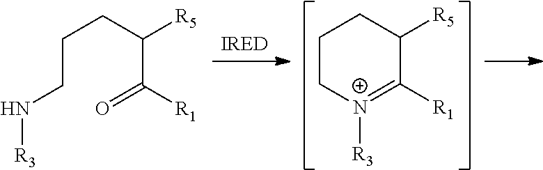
N(CCCC([R5])C([R1])=O)[R3].C1C[N+]([R3])=C([R1])C([R5])C1
